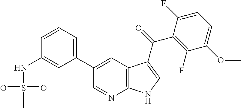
C12=C(C=C(C3=CC=CC(NS(C)(=O)=O)=C3)C=N1)C(C(=O)C1=C(F)C(OC)=CC=C1F)=CN2
